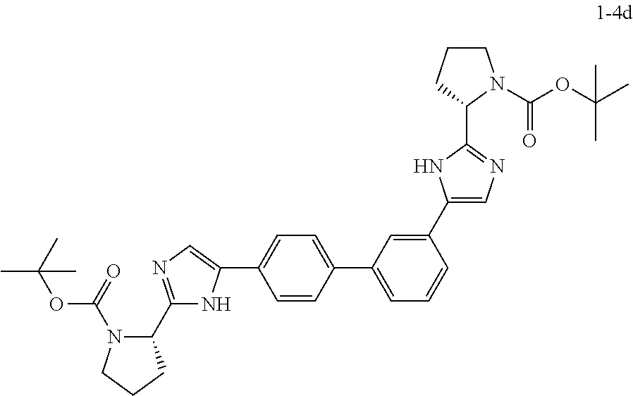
C1=CC(C2=CC=CC(C3=CN=C(C4CCCN4C(=O)OC(C)(C)C)N3)=C2)=CC=C1C1=CN=C(C2N(C(OC(C)(C)C)=O)CCC2)N1
